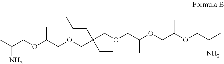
CC(COC(COCC(COCC(OCC(OCC(C)N)C)C)(CC)CCCC)C)N
